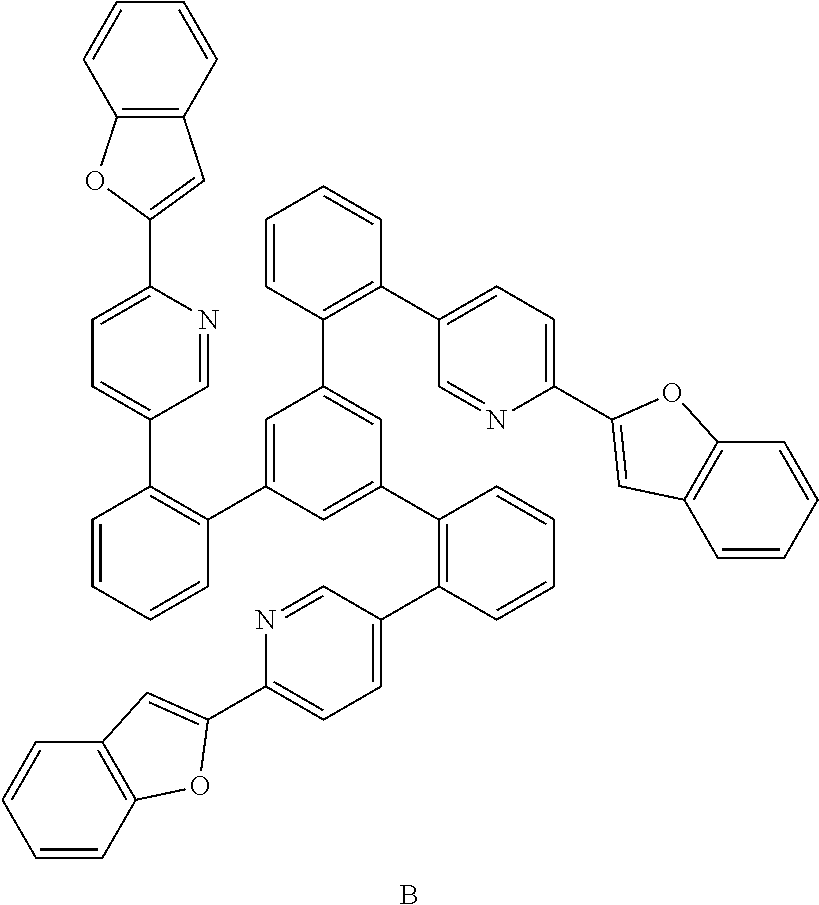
C1(C2=CC3=C(O2)C=CC=C3)=CC=C(C2=C(C3=CC(C4=C(C5=CC=C(C6=CC7=C(C=CC=C7)O6)N=C5)C=CC=C4)=CC(C4=C(C5=CC=C(C6=CC7=C(C=CC=C7)O6)N=C5)C=CC=C4)=C3)C=CC=C2)C=N1.B
